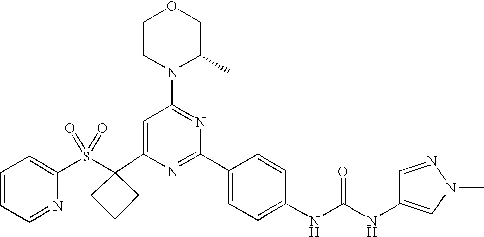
C1(C2(S(C3=CC=CC=N3)(=O)=O)CCC2)=CC(N2C(C)COCC2)=NC(C2=CC=C(NC(=O)NC3=CN(C)N=C3)C=C2)=N1
